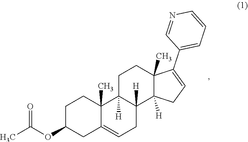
C12(C)C(C3=CC=CN=C3)=CCC1([H])C1([H])CC=C3C(C)(C1([H])CC2)CCC(OC(=O)C)C3
